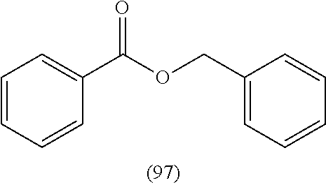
C1=CC=CC(C(OCC2=CC=CC=C2)=O)=C1
